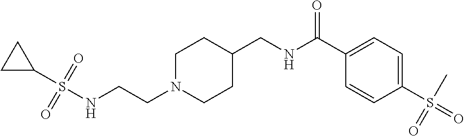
C(CN1CCC(CNC(C2=CC=C(S(=O)(C)=O)C=C2)=O)CC1)NS(C1CC1)(=O)=O
